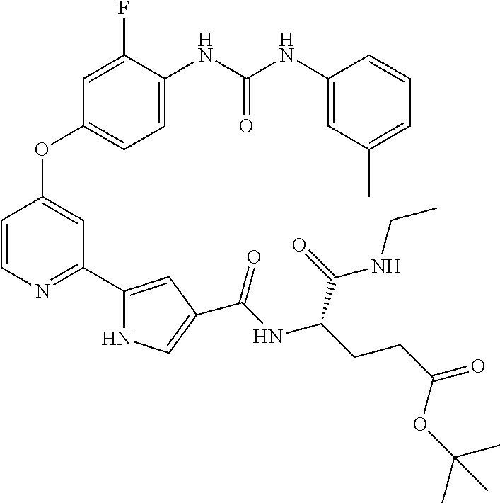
C1=C(NC(NC2=CC(C)=CC=C2)=O)C(F)=CC(OC2=CC(C3=CC(C(NC(CCC(=O)OC(C)(C)C)C(=O)NCC)=O)=CN3)=NC=C2)=C1
